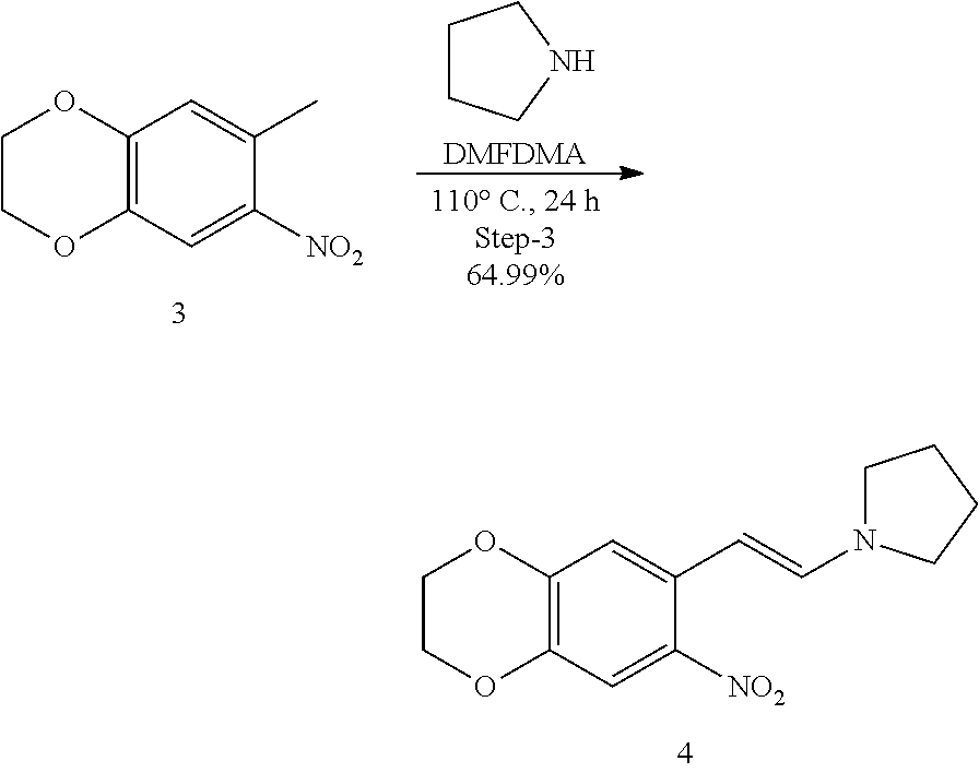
C12=C(C=C([NO2])C(C=CN3CCCC3)=C1)OCCO2.C12=C(C=C([NO2])C(C)=C1)OCCO2.[DMFDMA].C1CCNC1
